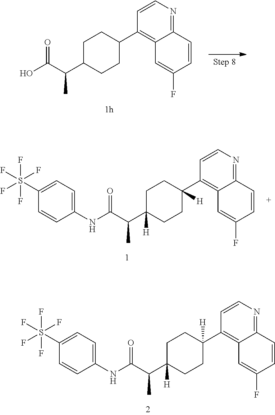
C1C(C(C(O)=O)C)CCC(C2=C3C(=NC=C2)C=CC(F)=C3)C1.C1(S(F)(F)(F)(F)F)=CC=C(NC(C(C2([H])CCC(C3=C4C(=NC=C3)C=CC(F)=C4)([H])CC2)C)=O)C=C1.C1(S(F)(F)(F)(F)F)=CC=C(NC(C(C2([H])CCC(C3=C4C(=NC=C3)C=CC(F)=C4)([H])CC2)C)=O)C=C1
